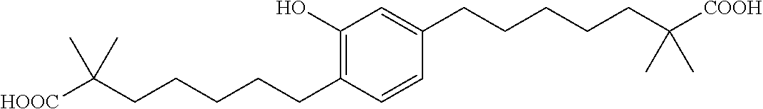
C1(O)=C(CCCCCC([HOOC])(C)C)C=CC(CCCCCC([COOH])(C)C)=C1
